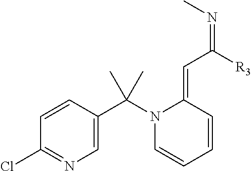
C1=CC(C(N2C=CC=CC2=CC([R3])=NC)(C)C)=CN=C1Cl
